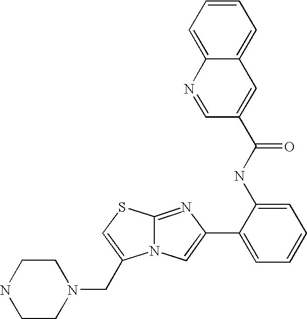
N12C(=NC(C3=CC=CC=C3NC(=O)C3=CC4=CC=CC=C4N=C3)=C1)SC=C2CN1CCNCC1
